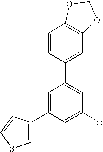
C1(C2=CC(O)=CC(C3=CSC=C3)=C2)=CC2=C(C=C1)OCO2
